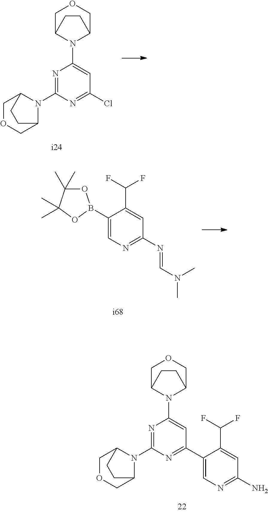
C1OCC2N(C3=NC(N4C5COCC4CC5)=CC(Cl)=N3)C1CC2.O1C(C)(C)C(C)(C)OB1C1=CN=C(N=CN(C)C)C=C1C(F)F.C1OCC2N(C3=NC(N4C5COCC4CC5)=CC(C4=CN=C(N)C=C4C(F)F)=N3)C1CC2
